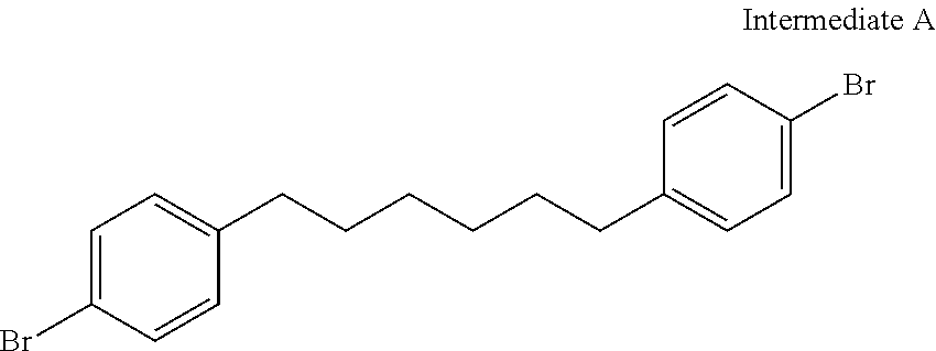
C1=C(Br)C=CC(CCCCCCC2=CC=C(Br)C=C2)=C1
